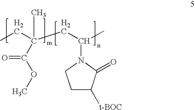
C1C([t-BOC])C(=O)N(C(C)CC(CC)(C)C(OC)=O)C1
